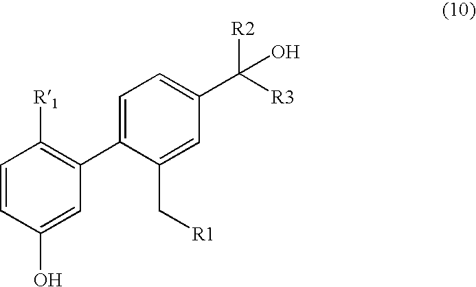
C1=CC(O)=CC(C2=CC=C(C([R2])([R3])O)C=C2C[R1])=C1[R1]
